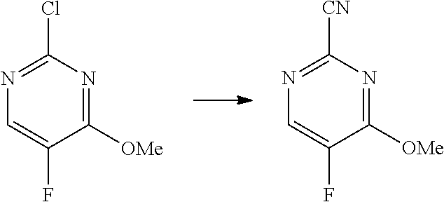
C1=C(F)C([OMe])=NC(Cl)=N1.C1=C(F)C([OMe])=NC([CN])=N1
